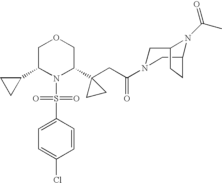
N1(S(=O)(=O)C2=CC=C(Cl)C=C2)C(C2(CC(N3CC4N(C(C)=O)C(C3)CC4)=O)CC2)COCC1C1CC1
